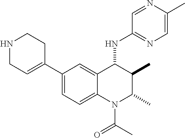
C1(C2=CCNCC2)=CC=C2C(=C1)C(NC1=NC=C(C)N=C1)C(C)C(C)N2C(C)=O
